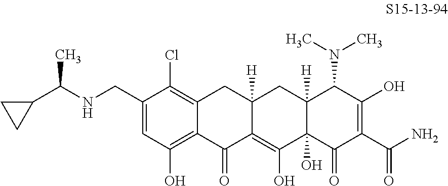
C12=C(Cl)C(CNC(C3CC3)C)=CC(O)=C1C(=O)C1=C(O)C3(O)C([H])(CC1([H])C2)C(N(C)C)C(O)=C(C(N)=O)C3=O
